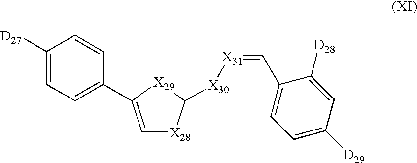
C1=C(C2=CC=C([D27])C=C2)[X29]C([X30][X31]=CC2=CC=C([D29])C=C2[D28])[X28]1
